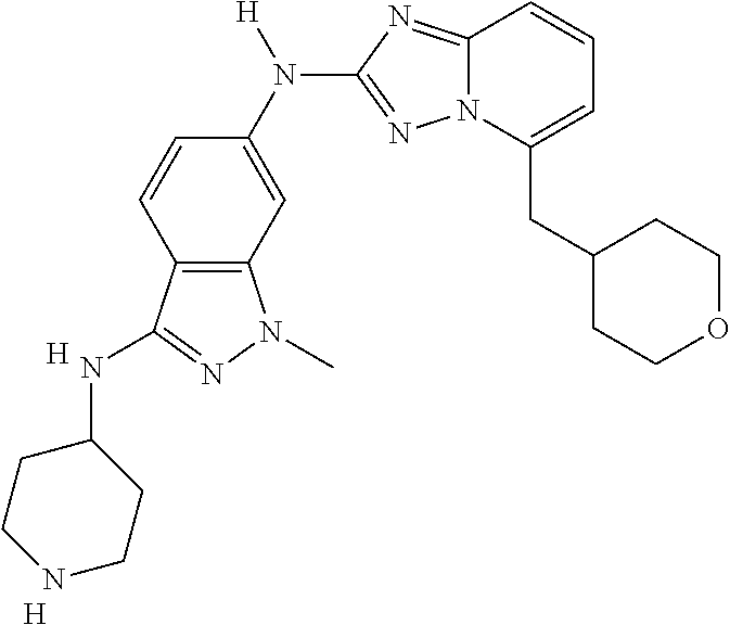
C1=CC2=C(C=C1N([H])C1=NN3C(=N1)C=CC=C3CC1CCOCC1)N(C)N=C2NC1CCNCC1.[H].[H]
